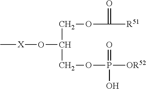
C[X]OC(COC(=O)[R51])COP(=O)([OR52])O
